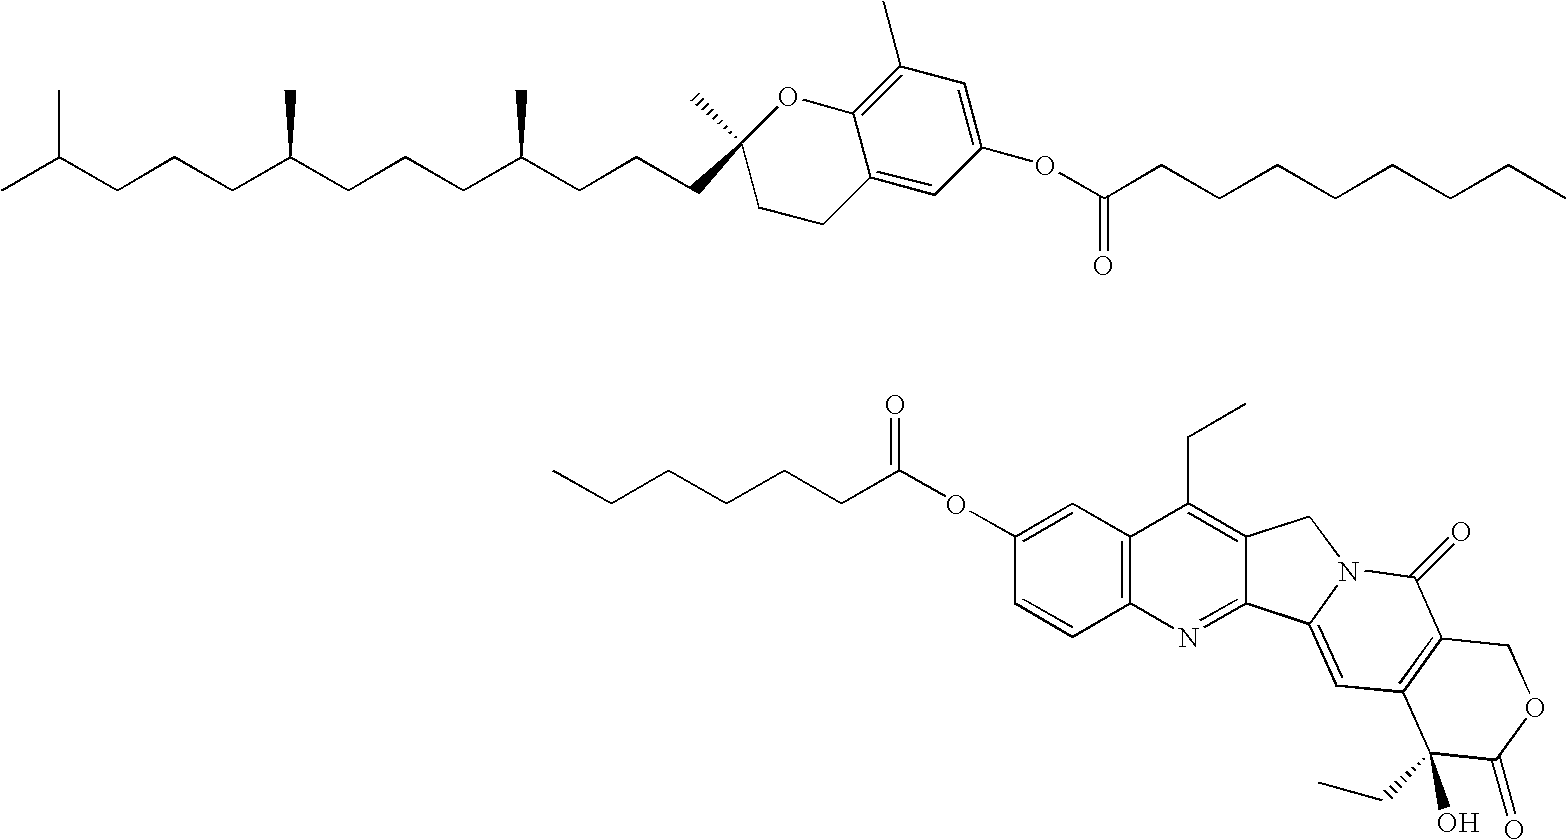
CC(C)CCCC(CCCC(CCCC1(C)OC2=C(C)C=C(OC(=O)CCCCCCCC)C=C2CC1)C)C.C(CCCCC(=O)OC1=CC2=C(C=C1)N=C1C(=C2CC)CN2C1=CC1=C(C2=O)COC(=O)C1(O)CC)C
